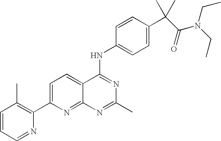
C1=CC=NC(C2=CC=C3C(=N2)N=C(C)N=C3NC2=CC=C(C(C)(C)C(=O)N(CC)CC)C=C2)=C1C
